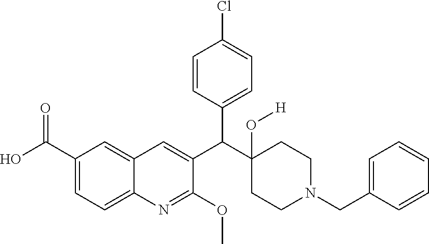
C1=CC(C(C2(O[H])CCN(CC3=CC=CC=C3)CC2)C2=CC3=CC(C(O)=O)=CC=C3N=C2OC)=CC=C1Cl
